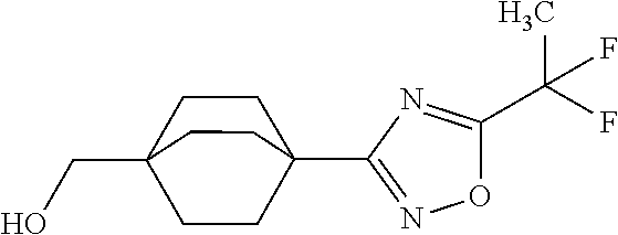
C1CC2(C3=NOC(C(F)(C)F)=N3)CCC1(CO)CC2
